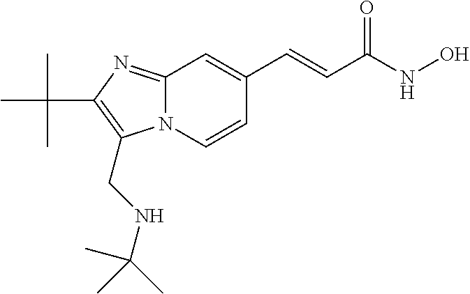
N12C(=NC(C(C)(C)C)=C1CNC(C)(C)C)C=C(C=CC(NO)=O)C=C2
